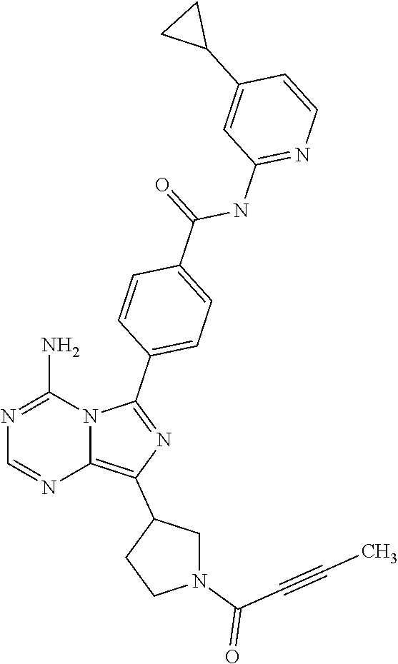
N1=C(N)N2C(=C(C3CN(C(C#CC)=O)CC3)N=C2C2=CC=C(C(NC3=NC=CC(C4CC4)=C3)=O)C=C2)N=C1
